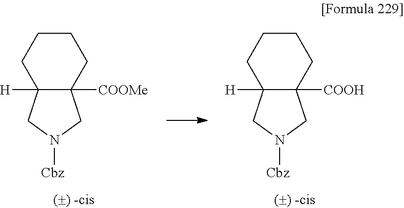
C12([H])C([COOMe])(CN([Cbz])C1)CCCC2.C12([H])C([COOH])(CN([Cbz])C1)CCCC2
